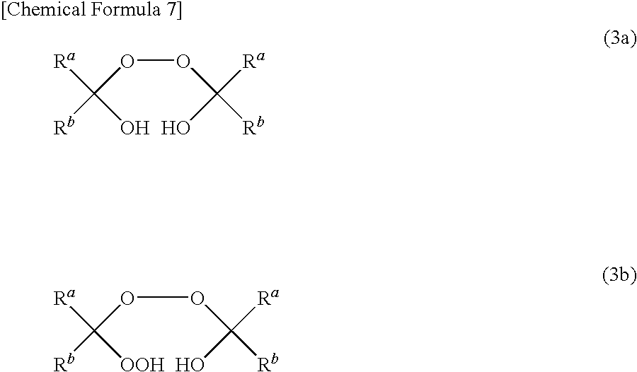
O(OC([Rb])([Ra])O)C([Rb])([Ra])O.O(OC([Rb])([Ra])O)C([Rb])([Ra])[OOH]
